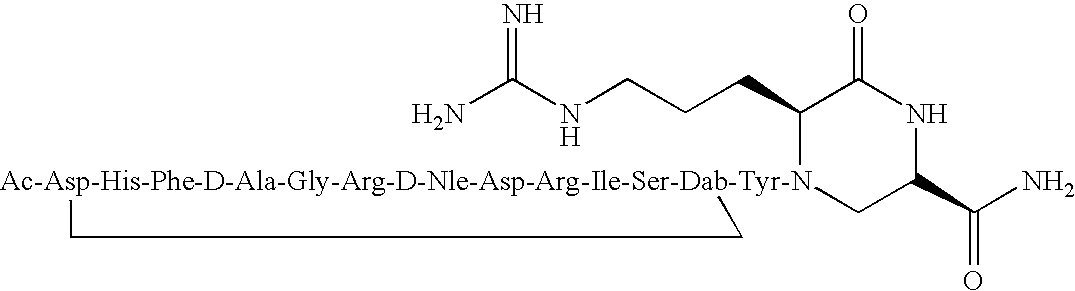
NC(NCCCC1[Ac-Asp-His-Phe-D-Ala-Gly-Arg-D-Nle-Asp-Arg-Ile-Ser-Dab-Tyr-N]2(CC(C(N)=O)NC1=O)CC2)=N
